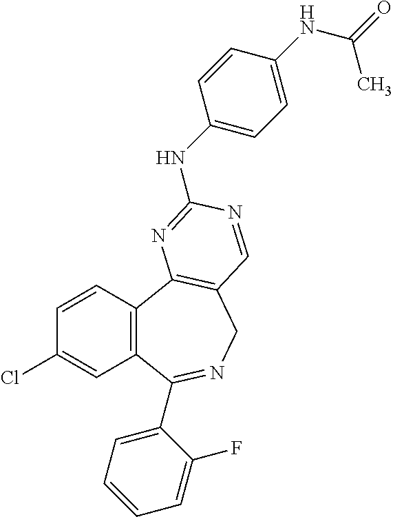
C1=CC2=C(C=C1Cl)C(C1=CC=CC=C1F)=NCC1=C2N=C(NC2=CC=C(NC(C)=O)C=C2)N=C1
